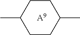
[A9].CC1CCC(C)CC1
